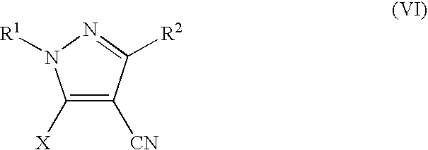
C1([X])=C([CN])C([R2])=NN1[R1]
